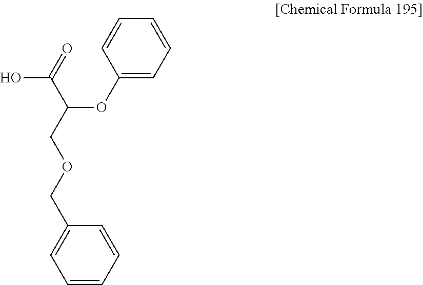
C1=CC=C(OC(C(O)=O)COCC2=CC=CC=C2)C=C1
